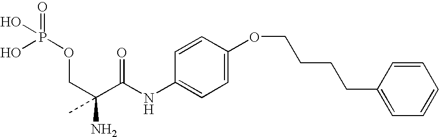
C(C(C(NC1=CC=C(OCCCCC2=CC=CC=C2)C=C1)=O)(N)C)OP(O)(=O)O
